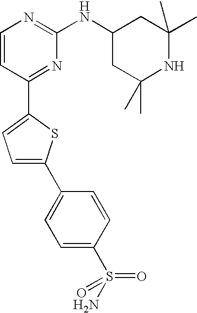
C1=CC(C2=CC=C(C3=CC=C(S(=O)(=O)N)C=C3)S2)=NC(NC2CC(C)(C)NC(C)(C)C2)=N1
